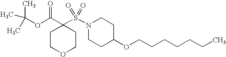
C1COCCC1(C(OC(C)(C)C)=O)S(N1CCC(OCCCCCCC)CC1)(=O)=O
